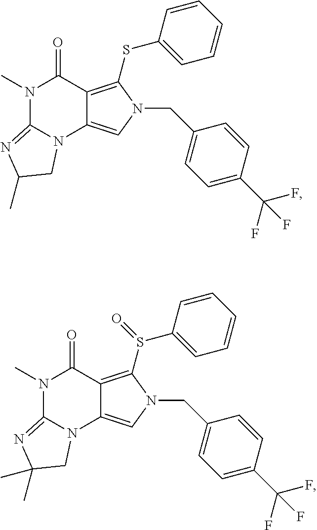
N1(C)C2=NC(C)CN2C2=CN(CC3=CC=C(C(F)(F)F)C=C3)C(SC3=CC=CC=C3)=C2C1=O.N1(C)C2=NC(C)(C)CN2C2=CN(CC3=CC=C(C(F)(F)F)C=C3)C(S(C3=CC=CC=C3)=O)=C2C1=O
